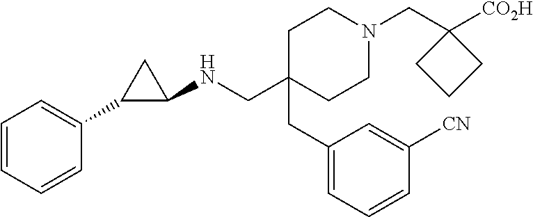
C1C(CC2=CC=CC([CN])=C2)(CNC2CC2C2=CC=CC=C2)CCN(CC2([CO2H])CCC2)C1
